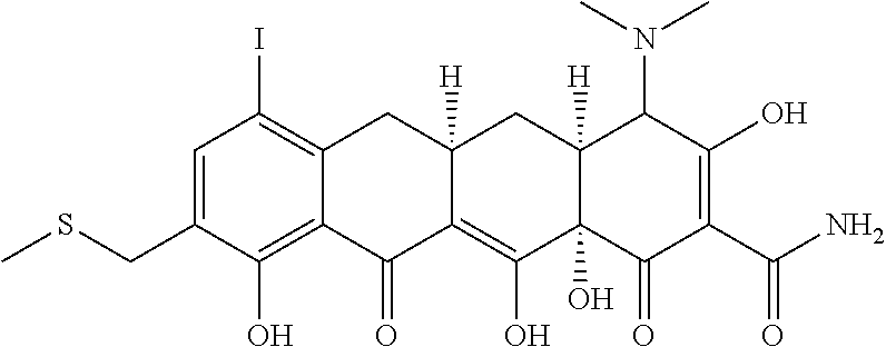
C1=C(CSC)C(O)=C2C(=C1I)CC1([H])C(=C(O)C3(O)C([H])(C1)C(N(C)C)C(O)=C(C(N)=O)C3=O)C2=O
